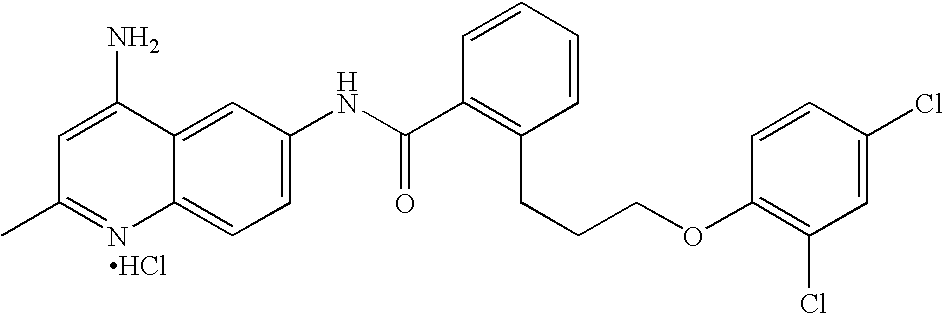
CC1=NC2=CC=C(NC(C3=C(CCCOC4=C(Cl)C=C(Cl)C=C4)C=CC=C3)=O)C=C2C(N)=C1.Cl
